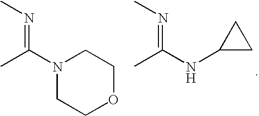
N1(C(C)=NC)CCOCC1.N(C(C)=NC)C1CC1
